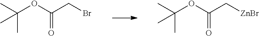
C(=O)(OC(C)(C)C)CBr.C(=O)(OC(C)(C)C)C[ZnBr]
